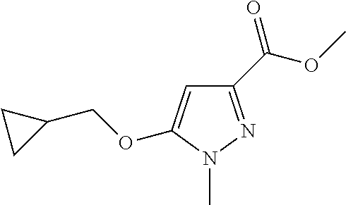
C1(C(OC)=O)=NN(C)C(OCC2CC2)=C1
